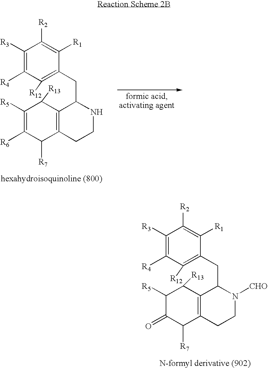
C1([R3])=C([R4])C([R12])=C(CC2C3=C(C([R7])C(=O)C([R5])C3[R13])CCN2[CHO])C([R1])=C1[R2].C1([R3])=C([R4])C([R12])=C(CC2C3=C(C([R7])C([R6])=C([R5])C3[R13])CCN2)C([R1])=C1[R2]
